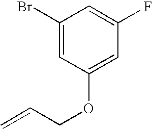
C1(Br)=CC(OCC=C)=CC(F)=C1
